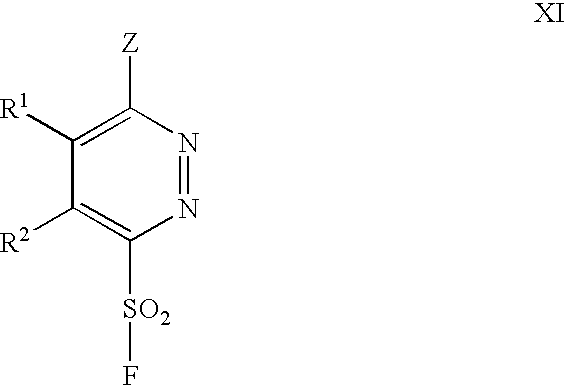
C1([R2])=C([SO2]F)N=NC([Z])=C1[R1]
